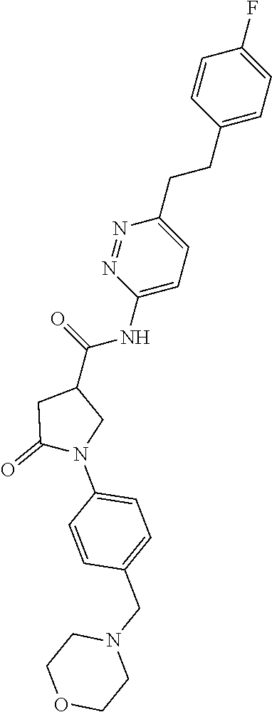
C1=CC(CCC2=CC=C(NC(C3CC(=O)N(C4=CC=C(CN5CCOCC5)C=C4)C3)=O)N=N2)=CC=C1F
